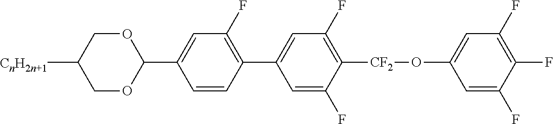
C1([CnH2n+1])COC(C2=CC(F)=C(C3=CC(F)=C([CF2]OC4=CC(F)=C(F)C(F)=C4)C(F)=C3)C=C2)OC1
